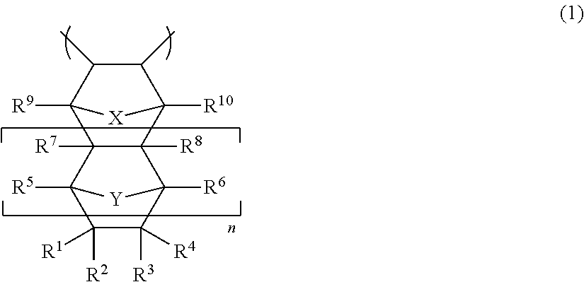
C1(C)C(C)C2([R9])C3([R7])C([R8])(C1([R10])[X]2)C1([R6])C([R3])([R4])C([R2])([R1])C3([R5])[Y]1
